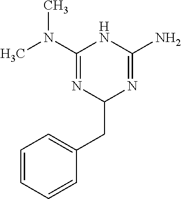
CN(C1=NC(CC2=CC=CC=C2)N=C(N)N1)C
